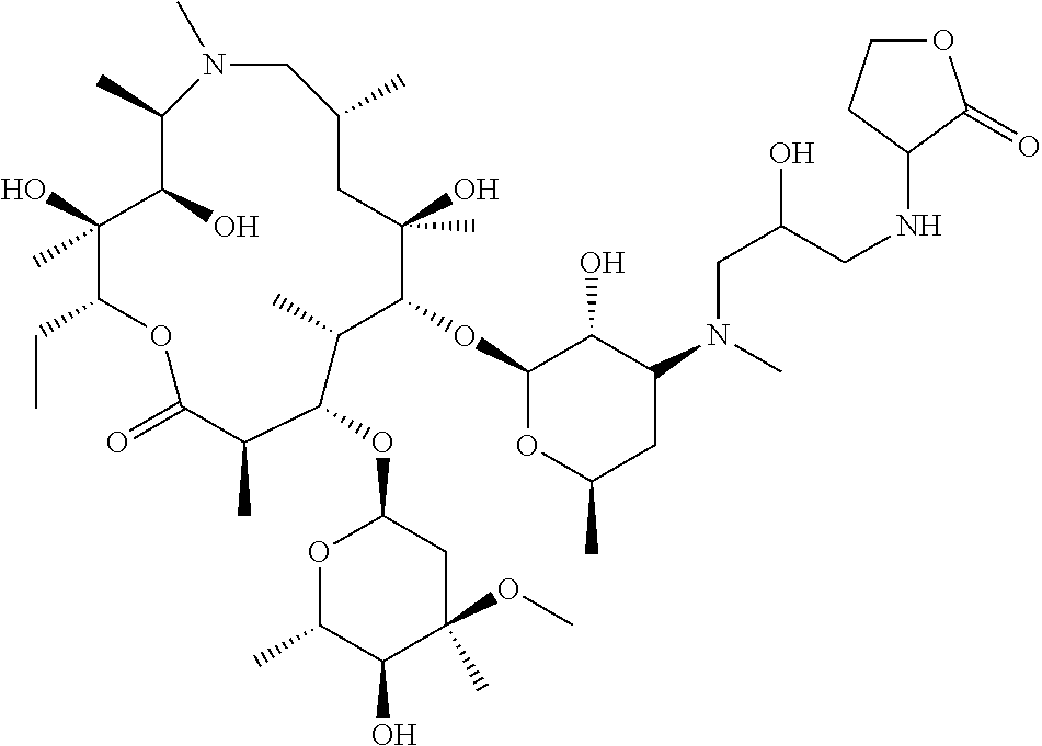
N1(C)CC(C)CC(O)(C)C(OC2OC(C)CC(N(CC(CNC3C(=O)OCC3)O)C)C2O)C(C)C(OC2OC(C)C(O)C(C)(OC)C2)C(C)C(=O)OC(CC)C(O)(C)C(O)C1C
